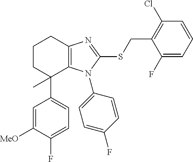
C1=C(F)C([MeO])=CC(C2(C)C3=C(N=C(SCC4=C(Cl)C=CC=C4F)N3C3=CC=C(F)C=C3)CCC2)=C1
